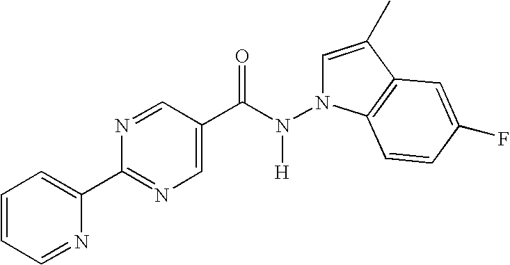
C1=CC=NC(C2=NC=C(C(N(N3C=C(C)C4=C3C=CC(F)=C4)[H])=O)C=N2)=C1
